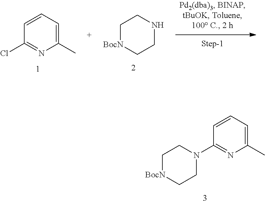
C1(Cl)=NC(C)=CC=C1.[BocN]1CCNCC1.C1(N2CC[BocN]CC2)=NC(C)=CC=C1
